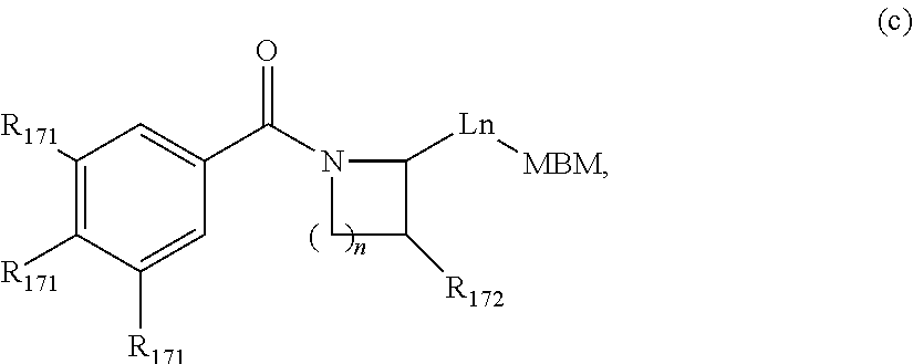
N1(C(C2=CC([R171])=C([R171])C([R171])=C2)=O)C([Ln][MBM])C([R172])C1
